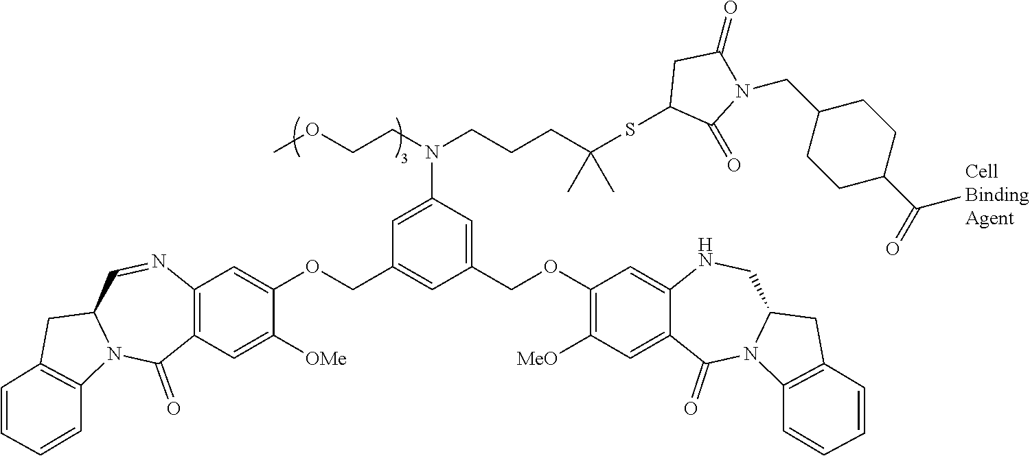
C12=C(C=C([OMe])C(OCC3=CC(COC4=C([MeO])C=C5C(=C4)NCC4N(C5=O)C5=C(C4)C=CC=C5)=CC(N(CCOC)CCCC(SC4C(=O)N(CC5CCC(C(=O)C)CC5)C(=O)C4)(C)C)=C3)=C1)C(=O)N1C(C=N2)CC2=C1C=CC=C2
